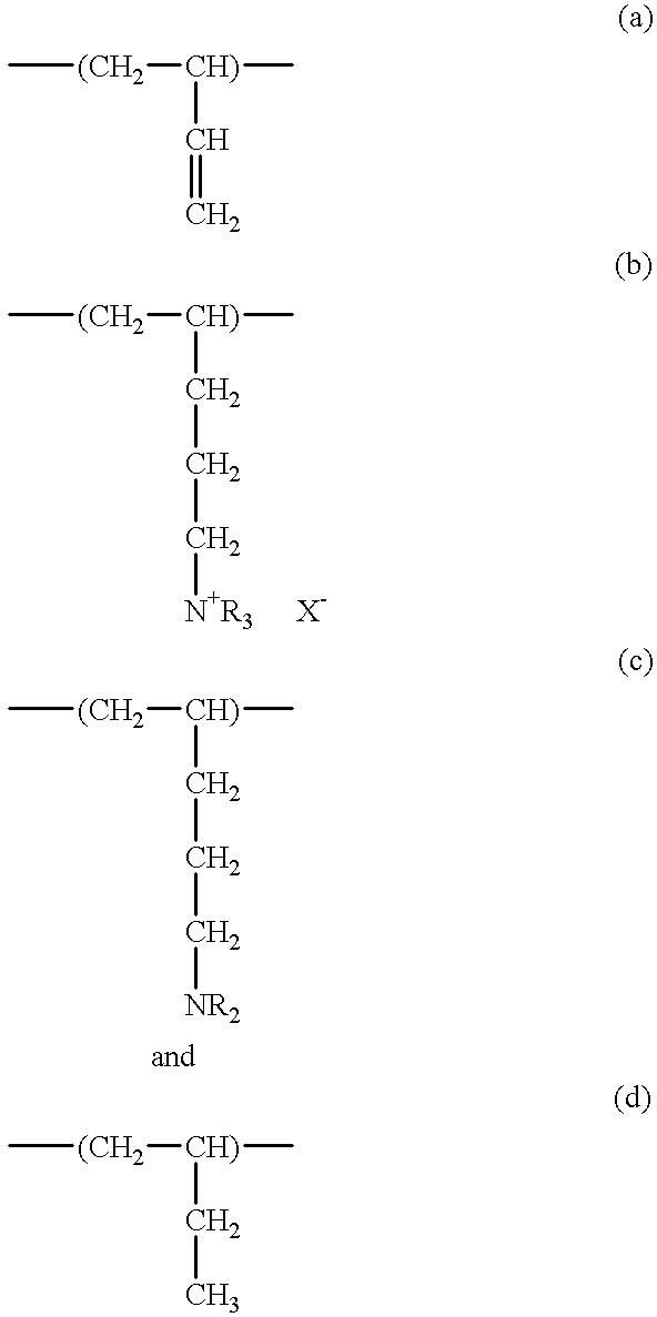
C[(CH2][CH)](C)C=C.C[(CH2][CH)](C)CCC[N+R3].C[(CH2][CH)](C)CCC[NR2].C[(CH2][CH)](C)CC
